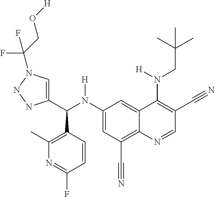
C1(N(C(C2=CN(C(CO[H])(F)F)NN2)C2=C(C)N=C(F)C=C2)[H])=CC(C#N)=C2C(=C1)C(N(CC(C)(C)C)[H])=C(C#N)C=N2
